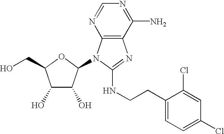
C1(O)C(O)C(N2C3=C(N=C2NCCC2=CC=C(Cl)C=C2Cl)C(N)=NC=N3)OC1CO
